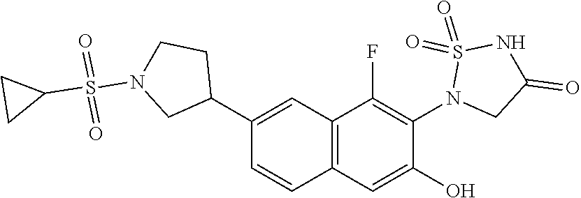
C1(C2CCN(S(C3CC3)(=O)=O)C2)=CC2=C(C=C1)C=C(O)C(N1CC(=O)NS1(=O)=O)=C2F
